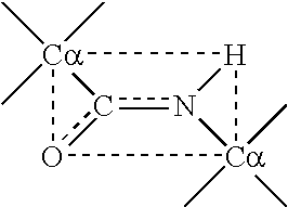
n12c3o4[Ca]1(C)(C)(C)[H]2[Ca]34(C)(C)C
